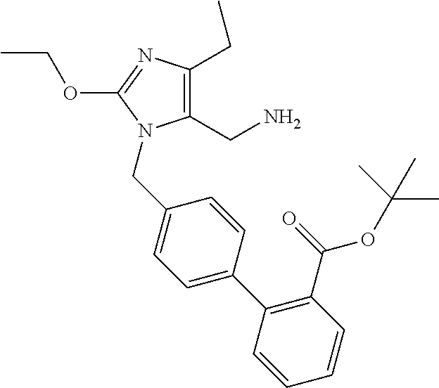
C1(CN)=C(CC)N=C(OCC)N1CC1=CC=C(C2=C(C(=O)OC(C)(C)C)C=CC=C2)C=C1
